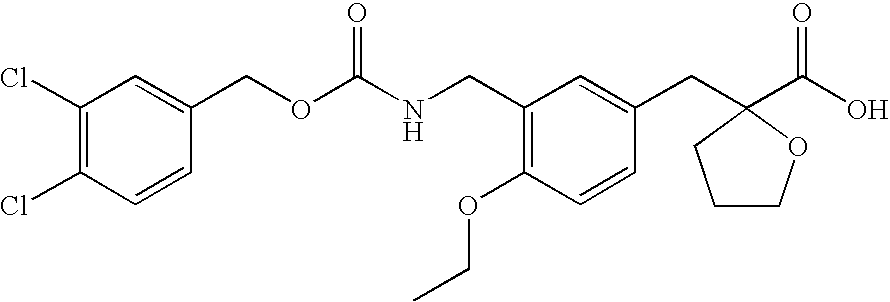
C1(Cl)=C(Cl)C=CC(COC(NCC2=C(OCC)C=CC(CC3(C(O)=O)CCCO3)=C2)=O)=C1
